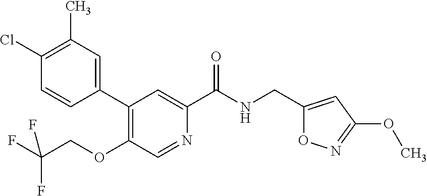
C1(Cl)=C(C)C=C(C2=C(OCC(F)(F)F)C=NC(C(NCC3=CC(OC)=NO3)=O)=C2)C=C1
